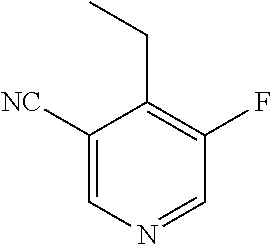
C1([NC])=CN=CC(F)=C1CC
